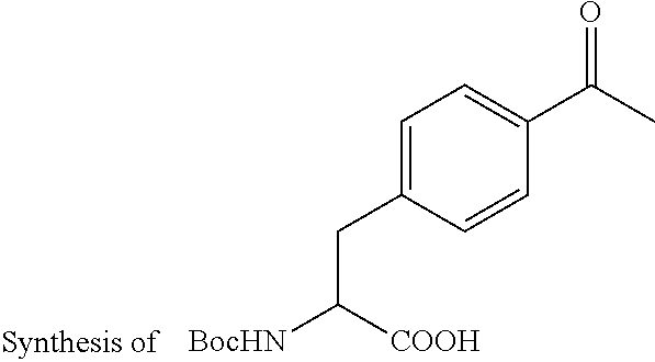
C1=C(CC([BocHN])[COOH])C=CC(C(C)=O)=C1
